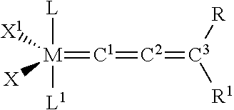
[M](=[C1]=[C2]=[C3]([R])[R1])([L])([L1])([X1])[X]
